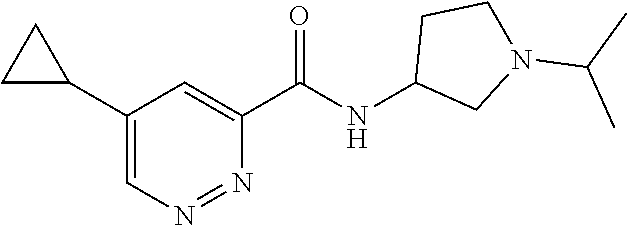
C1(C(NC2CN(C(C)C)CC2)=O)=CC(C2CC2)=CN=N1
